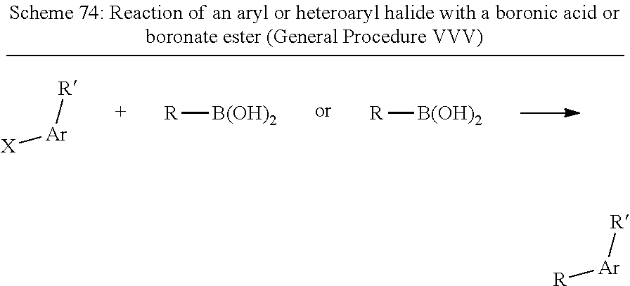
[X][Ar][R].[R][B(OH)2].[R][B(OH)2].[Ar]([R])[R]
